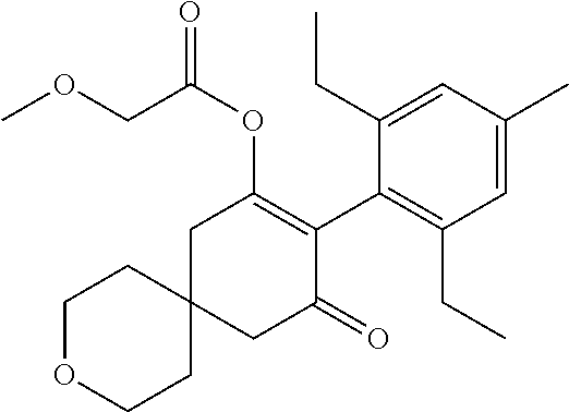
C1OCCC2(C1)CC(=O)C(C1=C(CC)C=C(C)C=C1CC)=C(OC(=O)COC)C2
